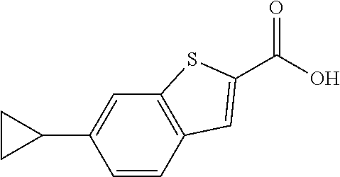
C1=CC2=C(C=C1C1CC1)SC(C(O)=O)=C2
